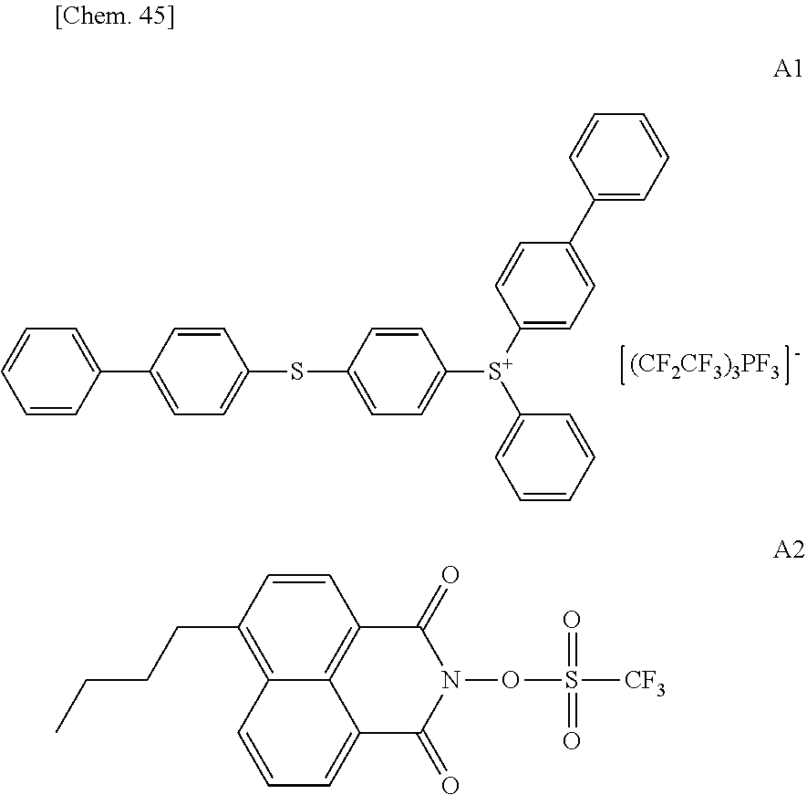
[(CF2CF3)3PF3].C1=CC(C2=CC=C(SC3=CC=C([S+](C4=CC=C(C5=CC=CC=C5)C=C4)C4=CC=CC=C4)C=C3)C=C2)=CC=C1.C1=CC(CCCC)=C2C3=C1C(=O)N(OS([CF3])(=O)=O)C(=O)C3=CC=C2
